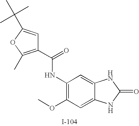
C1(C(=O)NC2=C(OC)C=C3C(=C2)NC(=O)N3)=C(C)OC(C(C)(C)C)=C1
